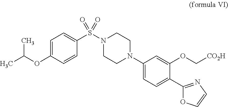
CC(OC1=CC=C(S(N2CCN(C3=CC=C(C4=NC=CO4)C(OC[CO2H])=C3)CC2)(=O)=O)C=C1)C
